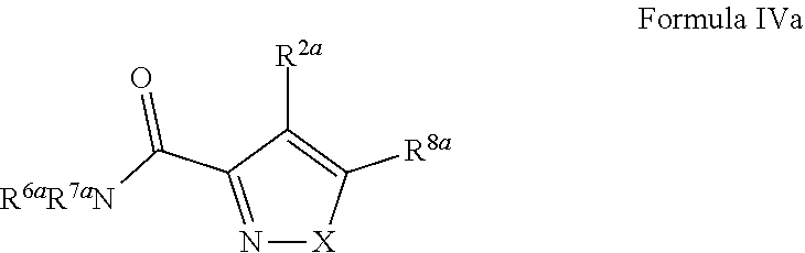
N1=C(C([R6aR7aN])=O)C([R2a])=C([R8a])[X]1
